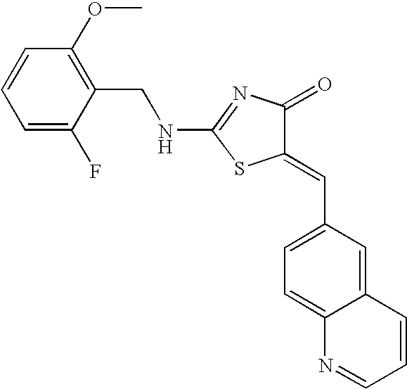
N(C1=NC(=O)C(=CC2=CC=C3C(=C2)C=CC=N3)S1)CC1=C(OC)C=CC=C1F
